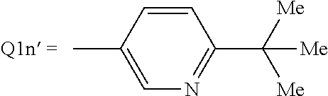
C1=CC(C)=CN=C1C([Me])([Me])[Me]
